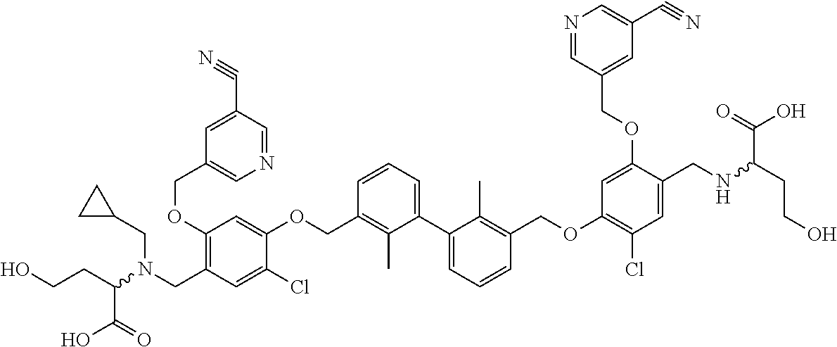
C1(OCC2=CN=CC(C#N)=C2)=C(CN(C(CCO)C(O)=O)CC2CC2)C=C(Cl)C(OCC2=C(C)C(C3=CC=CC(COC4=C(Cl)C=C(CNC(CCO)C(O)=O)C(OCC5=CC(C#N)=CN=C5)=C4)=C3C)=CC=C2)=C1
